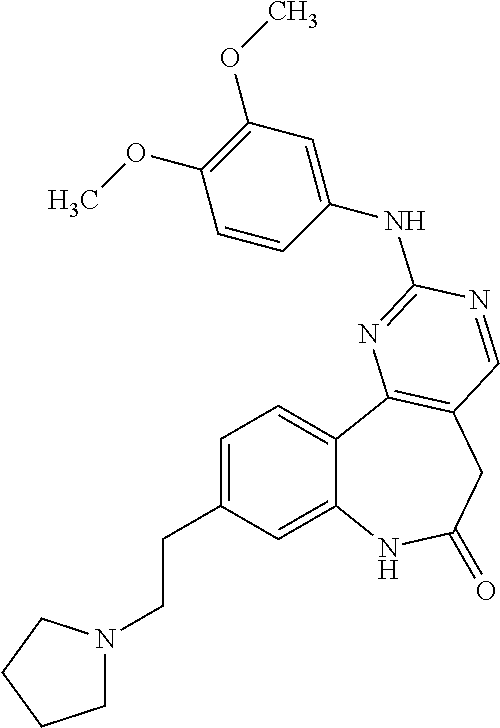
C1=C(CCN2CCCC2)C=C2C(=C1)C1=C(CC(=O)N2)C=NC(NC2=CC(OC)=C(OC)C=C2)=N1
